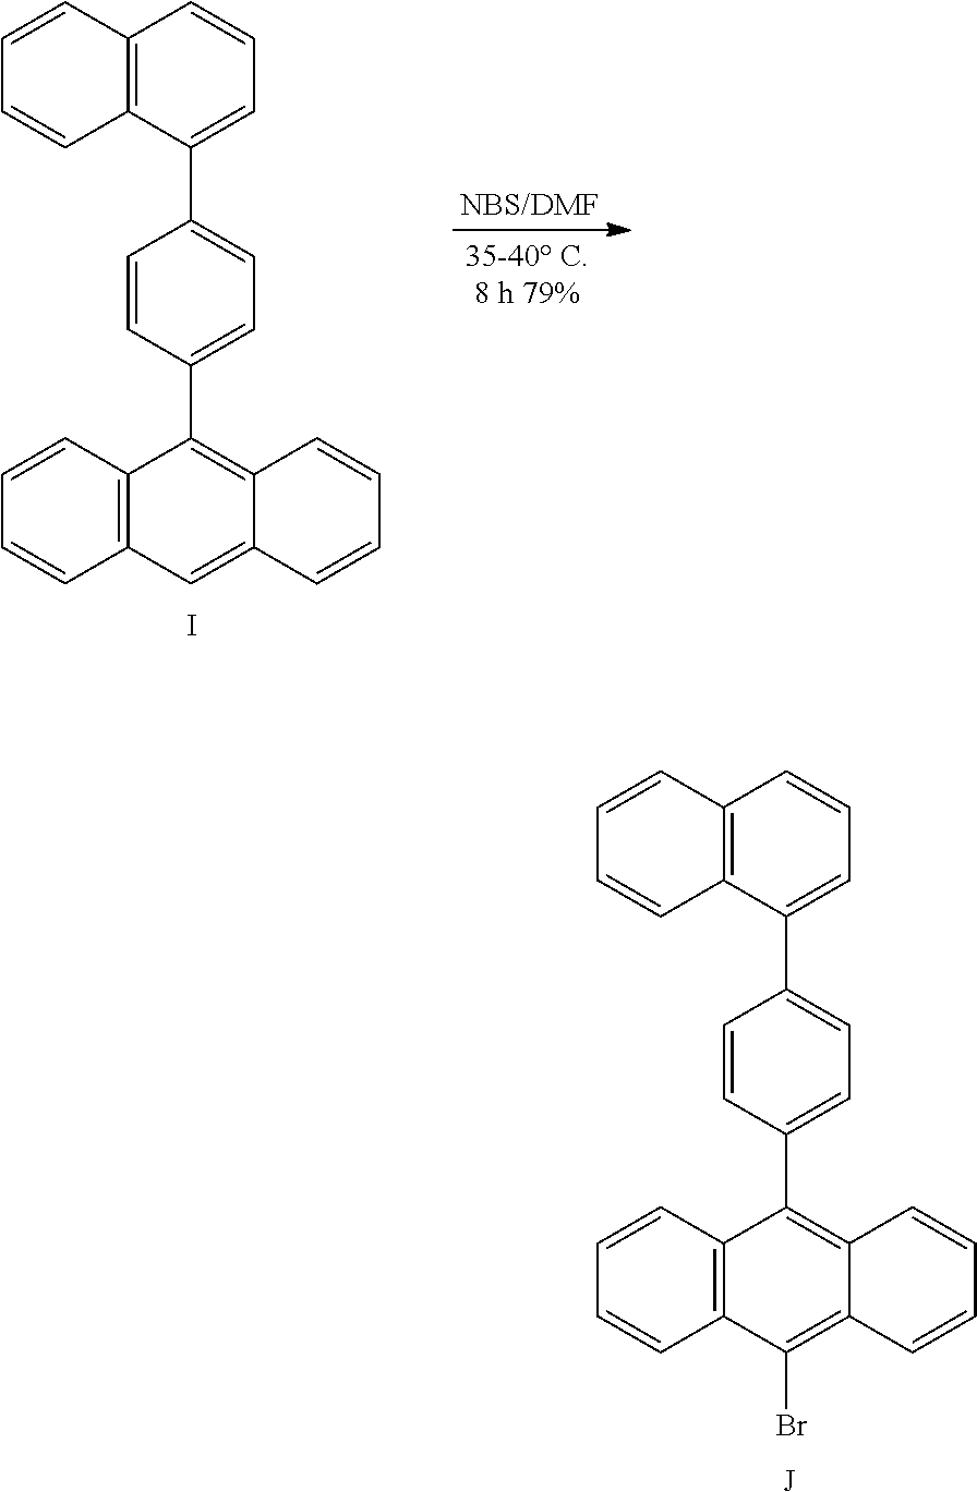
[J].C1=CC(C2=CC=CC3=C2C=CC=C3)=CC=C1C1=C2C(=C(Br)C3=C1C=CC=C3)C=CC=C2.I.C1=CC(C2=CC=CC3=C2C=CC=C3)=CC=C1C1=C2C(=CC3=C1C=CC=C3)C=CC=C2
